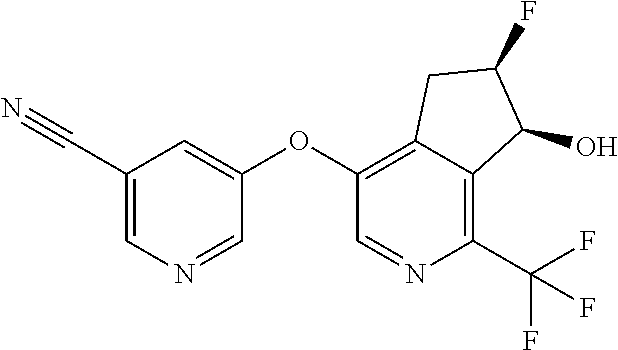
O(C1=C2C(=C(C(F)(F)F)N=C1)C(O)C(F)C2)C1=CC(C#N)=CN=C1
